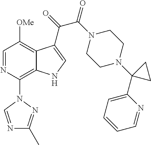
C1=NC(N2C=NC(C)=N2)=C2C(=C1[OMe])C(C(C(=O)N1CCN(C3(C4=CC=CC=N4)CC3)CC1)=O)=CN2
